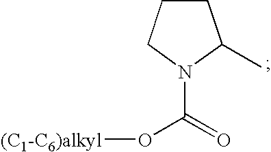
C1CCN(C(=O)O[(C1-C6)alkyl])C1C
